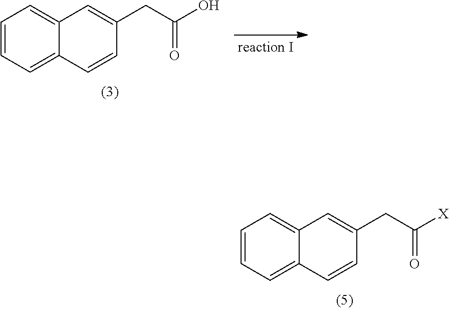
C1=CC=C2C(=C1)C=C(CC(O)=O)C=C2.C1=CC=C2C(=C1)C=C(CC([X])=O)C=C2
